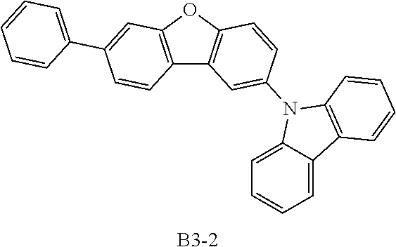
C1=C2C(=CC=C1)C1=C(N2C2=CC3=C(C=C2)OC2=C3C=CC(C3=CC=CC=C3)=C2)C=CC=C1.[B3-2]
